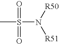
CS(N([R51])[R50])(=O)=O
